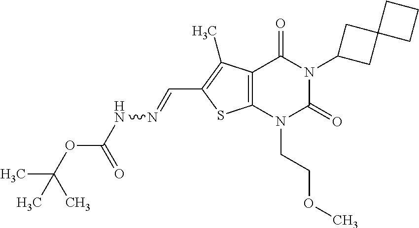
C12=C(N(CCOC)C(=O)N(C3CC4(C3)CCC4)C1=O)SC(C=NNC(OC(C)(C)C)=O)=C2C
